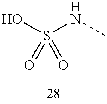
OS(NC)(=O)=O
